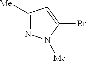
C1([Me])=NN([Me])C(Br)=C1
